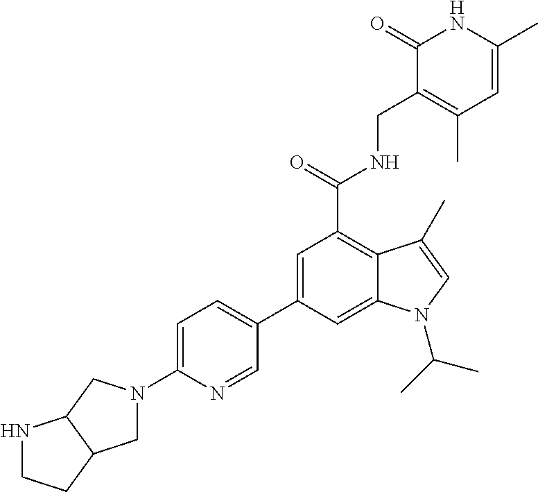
C1(C2=CC(C(=O)NCC3=C(C)C=C(C)NC3=O)=C3C(=C2)N(C(C)C)C=C3C)=CC=C(N2CC3CCNC3C2)N=C1
